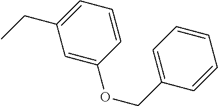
CCC1=CC=CC(OCC2=CC=CC=C2)=C1
